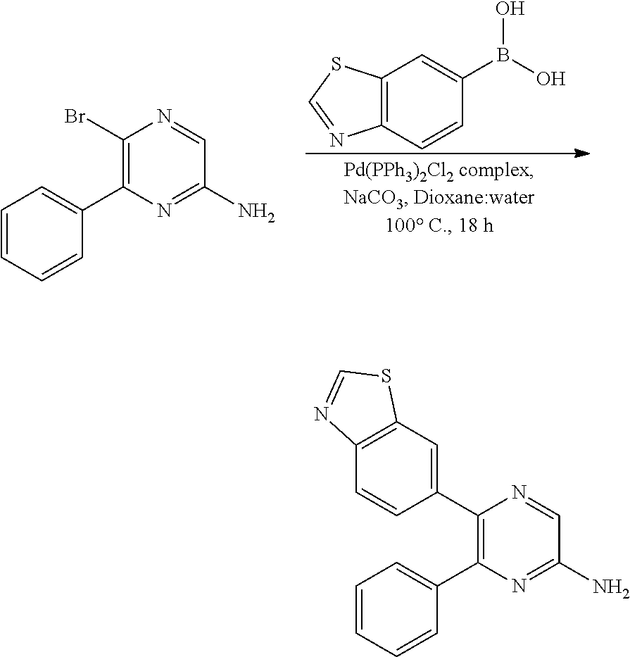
C12=C(C=CC(C3=C(C4=CC=CC=C4)N=C(N)C=N3)=C1)N=CS2.BrC1=C(C2=CC=CC=C2)N=C(N)C=N1.C12=C(C=CC(B(O)O)=C1)N=CS2
